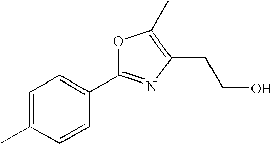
C1=C(C)C=CC(C2=NC(CCO)=C(C)O2)=C1
